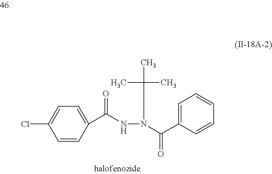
ClC1=CC=C(C(NN(C(C2=CC=CC=C2)=O)C(C)(C)C)=O)C=C1
